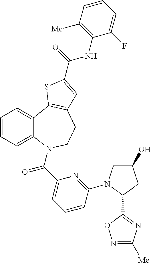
C1=CC=C2C(=C1)C1=C(CCN2C(C2=CC=CC(N3CC(O)CC3C3=NC([Me])=NO3)=N2)=O)C=C(C(=O)NC2=C([Me])C=CC=C2F)S1
